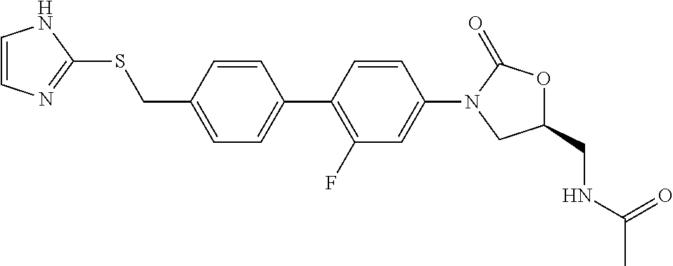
C1=C(C2=C(F)C=C(N3CC(CNC(C)=O)OC3=O)C=C2)C=CC(CSC2=NC=CN2)=C1
